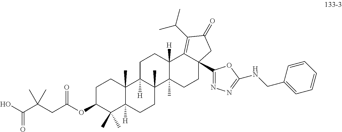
C1C(OC(CC(C(O)=O)(C)C)=O)C(C)(C)C2([H])C(C)(C1)C1([H])C(C)(CC2)C2(C)C([H])(CC1)C1=C(C(C)C)C(=O)CC1(C1=NN=C(NCC3=CC=CC=C3)O1)CC2
